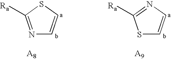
N1=C([Ra])SC=C1.S1C=CN=C1[Ra]
